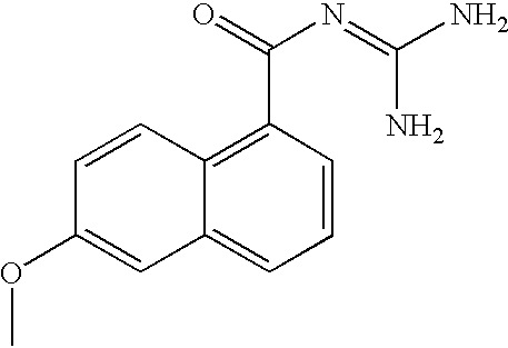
C1=CC(C(=O)N=C(N)N)=C2C(=C1)C=C(OC)C=C2
